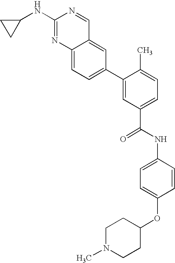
N(C1=NC2=CC=C(C3=CC(C(=O)NC4=CC=C(OC5CCN(C)CC5)C=C4)=CC=C3C)C=C2C=N1)C1CC1
